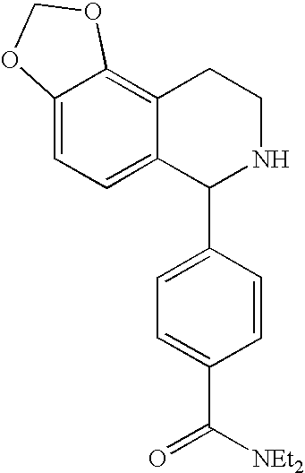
C12=CC=C3C(=C1OCO2)CCNC3C1=CC=C(C([NEt2])=O)C=C1
